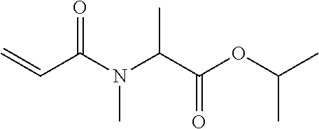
C=CC(N(C(C(OC(C)C)=O)C)C)=O
